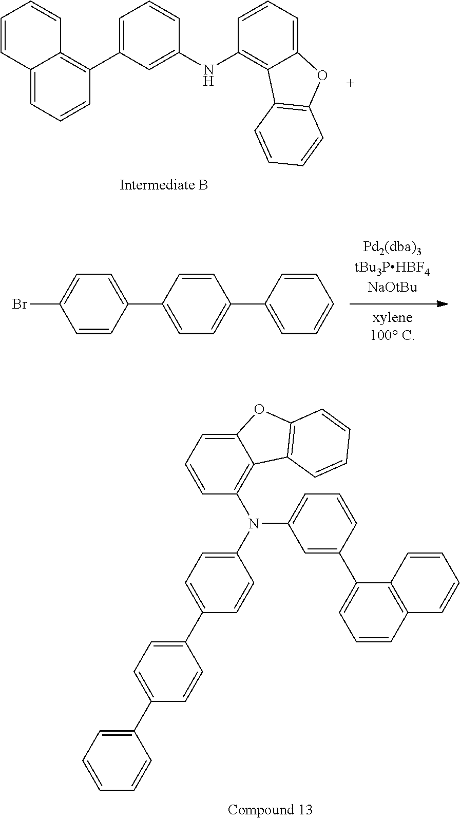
BrC1=CC=C(C2=CC=C(C3=CC=CC=C3)C=C2)C=C1.C1=C2C(=C(N(C3=CC=C(C4=CC=C(C5=CC=CC=C5)C=C4)C=C3)C3=CC=CC(C4=CC=CC5=C4C=CC=C5)=C3)C=C1)C1=C(O2)C=CC=C1.C1=C(C2=C3C(=CC=C2)C=CC=C3)C=C(NC2=C3C(=CC=C2)OC2=C3C=CC=C2)C=C1
